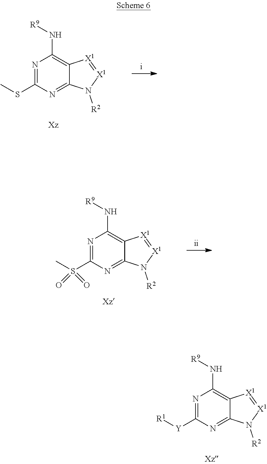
N1=C([Y][R1])N=C2C(=C1N[R9])[X1]=[X1]N2[R2].N1=C(SC)N=C2C(=C1N[R9])[X1]=[X1]N2[R2].N1=C(S(C)(=O)=O)N=C2C(=C1N[R9])[X1]=[X1]N2[R2]
